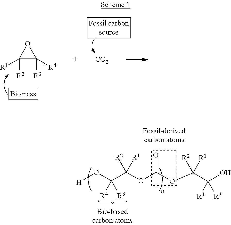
C1([R1])([R2])C([R4])([R3])O1.[CO2].[H]OC(C(OC(OC(C(O)([R4])[R3])([R2])[R1])=O)([R2])[R1])([R4])[R3]
